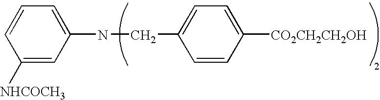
C1([NHCOCH3])=CC(NCC2=CC=C([CO2CH2CH2OH])C=C2)=CC=C1
